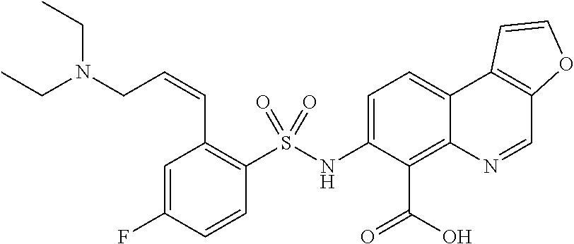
C1=C(F)C=CC(S(NC2=CC=C3C(=C2C(O)=O)N=CC2=C3C=CO2)(=O)=O)=C1C=CCN(CC)CC
